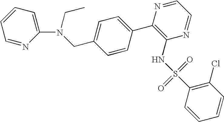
C1(N(CC2=CC=C(C3=C(NS(C4=C(Cl)C=CC=C4)(=O)=O)N=CC=N3)C=C2)CC)=CC=CC=N1
